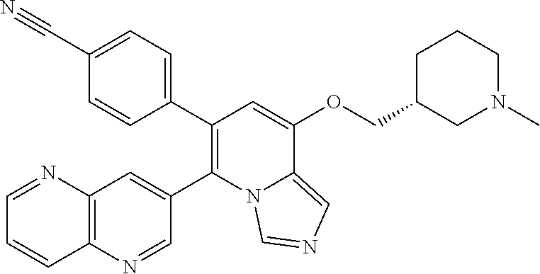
C1(C2=C(C3=CC4=C(N=C3)C=CC=N4)N3C(=CN=C3)C(OCC3CN(C)CCC3)=C2)=CC=C(C#N)C=C1
